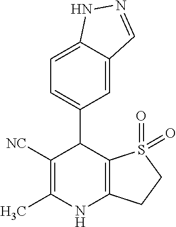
C1=C2C(=CC=C1C1C([NC])=C(C)NC3=C1S(=O)(=O)CC3)NN=C2
